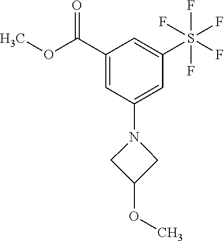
O(C(C1=CC(N2CC(OC)C2)=CC(S(F)(F)(F)(F)F)=C1)=O)C
